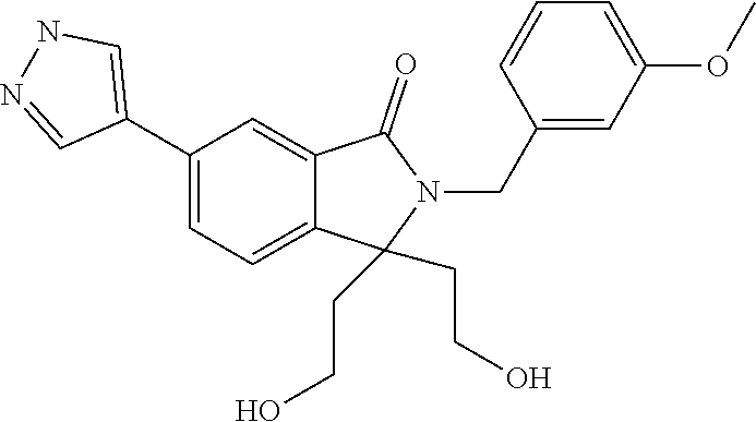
N1=CC(C2=CC=C3C(=C2)C(=O)N(CC2=CC(OC)=CC=C2)C3(CCO)CCO)=CN1
